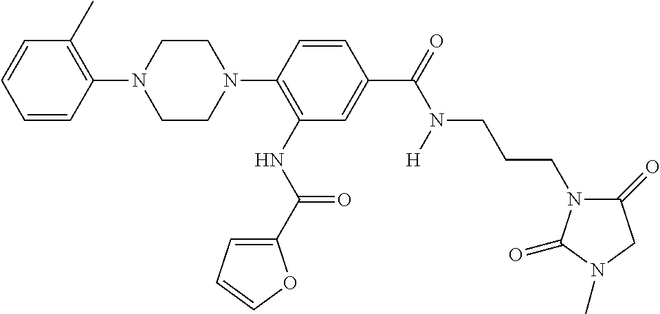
C1=CC(N2CCN(C3=C(NC(=O)C4=CC=CO4)C=C(C(N(CCCN4C(=O)CN(C)C4=O)[H])=O)C=C3)CC2)=C(C)C=C1
